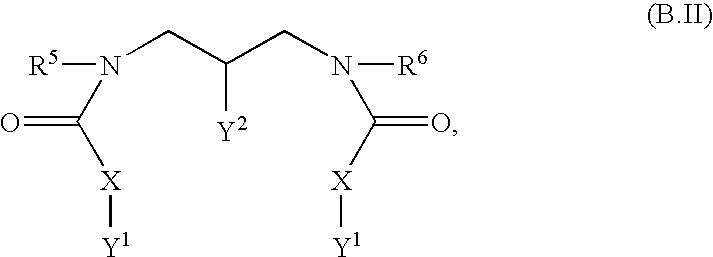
N(CC(CN([R6])C([X][Y1])=O)[Y2])([R5])C([X][Y1])=O
